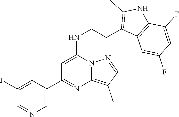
C12=C(C)C=NN1C(NCCC1=C(C)NC3=C1C=C(F)C=C3F)=CC(C1=CN=CC(F)=C1)=N2
